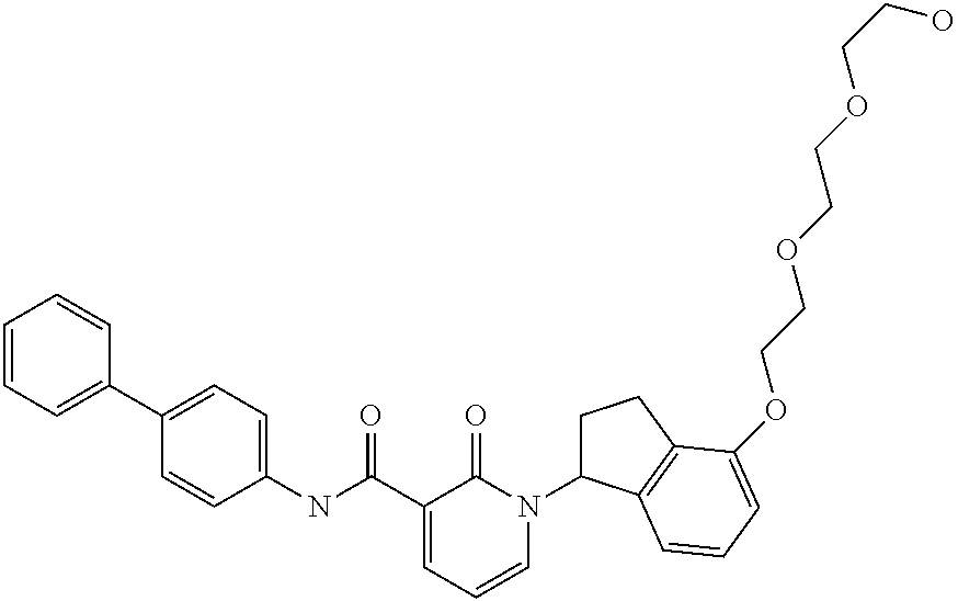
C1=CC=C(C2=CC=C(NC(C3=CC=CN(C4CCC5=C4C=CC=C5OCCOCCOCCO)C3=O)=O)C=C2)C=C1
